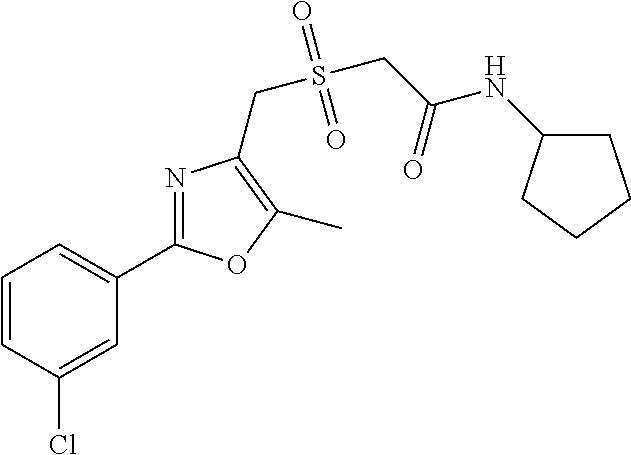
C1=CC(Cl)=CC(C2=NC(CS(CC(NC3CCCC3)=O)(=O)=O)=C(C)O2)=C1
